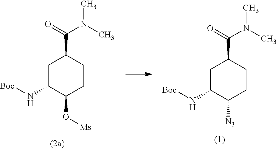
C1C(N[Boc])C([N3])CCC1C(=O)N(C)C.C1C(N[Boc])C(O[Ms])CCC1C(=O)N(C)C
